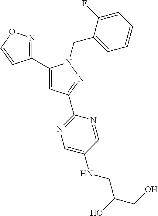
C1(C2=CC(C3=NC=C(NCC(O)CO)C=N3)=NN2CC2=CC=CC=C2F)=NOC=C1
